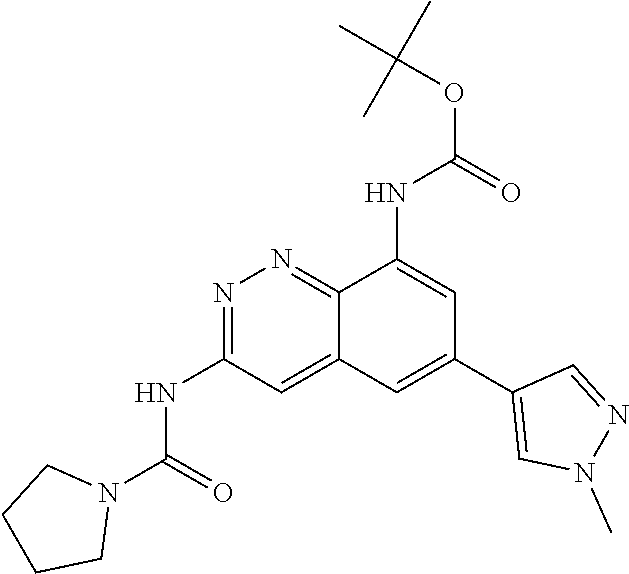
N1(C)N=CC(C2=CC3=CC(NC(N4CCCC4)=O)=NN=C3C(NC(OC(C)(C)C)=O)=C2)=C1
